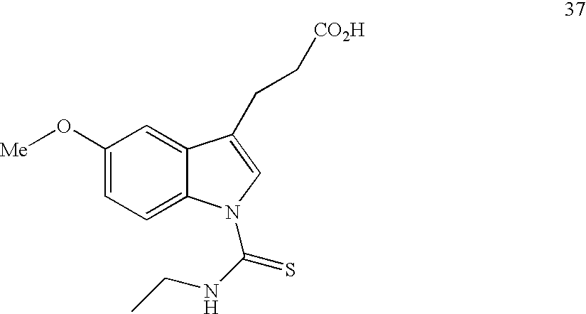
C1(O[Me])=CC=C2C(=C1)C(CC[CO2H])=CN2C(NCC)=S
